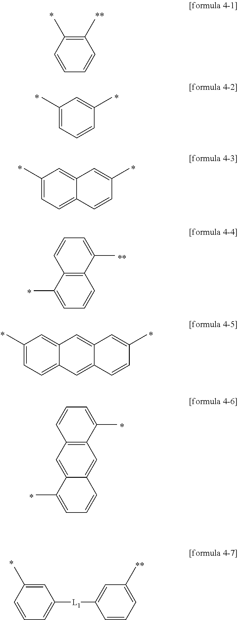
C1(C)=C(C)C=CC=C1.C1(C)=CC=CC(C)=C1.C1(C)=CC=C2C(=C1)C=C(C)C=C2.C1(C)=CC=C2C(=C1)C=C1C(=C2)C=CC(C)=C1.C1=C(C)C=CC=C1[L1]C1=CC(C)=CC=C1.C12=C(C(C)=CC=C1)C=CC=C2C.C12=C(C=C3C(=C1)C=CC=C3C)C=CC=C2C
